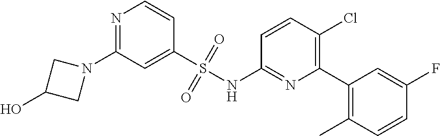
N1=C(N2CC(O)C2)C=C(S(NC2=NC(C3=C(C)C=CC(F)=C3)=C(Cl)C=C2)(=O)=O)C=C1
